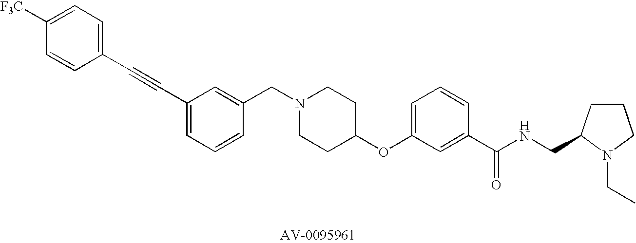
C1(CN2CCC(OC3=CC=CC(C(=O)NCC4CCCN4CC)=C3)CC2)=CC(C#CC2=CC=C([F3C])C=C2)=CC=C1
